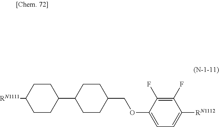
C1(COC2=CC=C([RN1112])C(F)=C2F)CCC(C2CCC([RN1111])CC2)CC1
